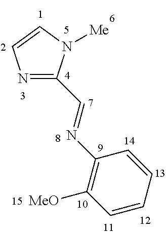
C1(N=CC2=NC=CN2[Me])=C([MeO])C=CC=C1
